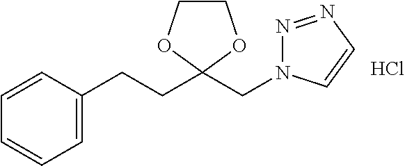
C1=C(CCC2(CN3N=NC=C3)OCCO2)C=CC=C1.Cl
